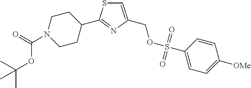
C1=C(COS(C2=CC=C([OMe])C=C2)(=O)=O)N=C(C2CCN(C(=O)OC(C)(C)C)CC2)S1
